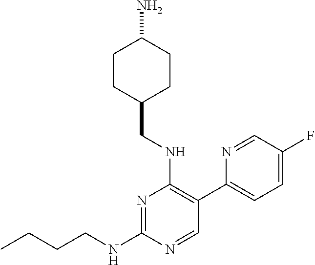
CCCCNC1=NC(NCC2CCC(N)CC2)=C(C2=CC=C(F)C=N2)C=N1
